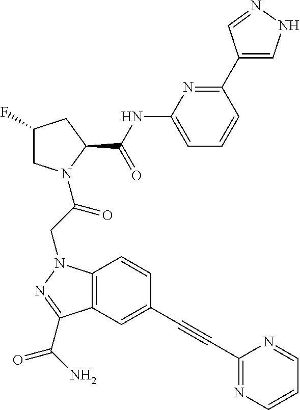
C1(NC(C2CC(F)CN2C(CN2C3=C(C(C(N)=O)=N2)C=C(C#CC2=NC=CC=N2)C=C3)=O)=O)=CC=CC(C2=CNN=C2)=N1
